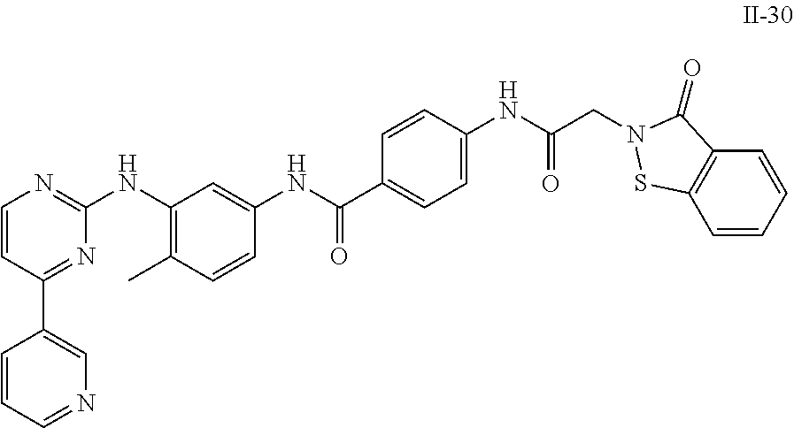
C1=CC(C2=CN=CC=C2)=NC(NC2=C(C)C=CC(NC(C3=CC=C(NC(CN4C(=O)C5=C(C=CC=C5)S4)=O)C=C3)=O)=C2)=N1
